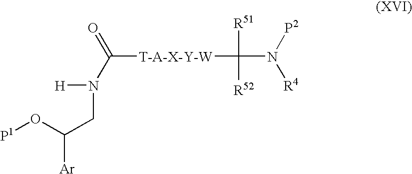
C([T-A-X-Y-W]C(N([P2])[R4])([R51])[R52])(=O)N([H])CC(O[P1])[Ar]
